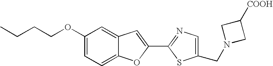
C1=C(OCCCC)C=C2C(=C1)OC(C1=NC=C(CN3CC([COOH])C3)S1)=C2
